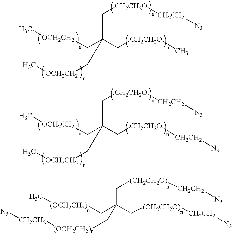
[OCH2CH2](CC(C[CH2CH2O]C)(C[CH2CH2O][CH2CH2][N3])C[OCH2CH2]C)C.[OCH2CH2](CC(C[CH2CH2O][CH2CH2][N3])(C[CH2CH2O][CH2CH2][N3])C[OCH2CH2]C)C.[(OCH2CH2)](CC(C[(CH2CH2O)][CH2CH2][N3])(C[(CH2CH2O)][CH2CH2][N3])C[(OCH2CH2)n][CH2CH2][N3])C
